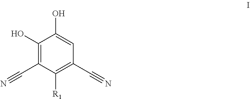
C1(O)=C(C#N)C([R1])=C(C#N)C=C1O
